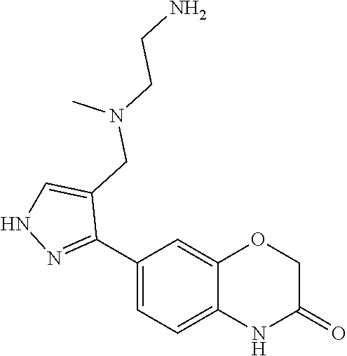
C1(C2=NNC=C2CN(CCN)C)=CC=C2C(=C1)OCC(=O)N2
